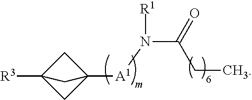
[R3]C12CC([A1]N(C(=O)CC)[R1])(C1)C2
